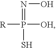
N(=P([R])([OH])S)O
